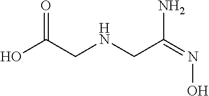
OC(CNCC(=NO)N)=O
